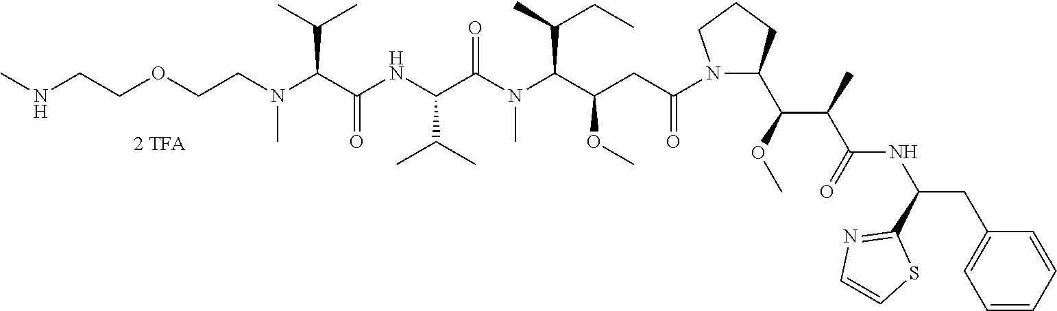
C(COCCN(C(C(NC(C(N(C(C(CC(N1C(C(C(C(NC(CC2=CC=CC=C2)C2=NC=CS2)=O)C)OC)CCC1)=O)OC)C(C)CC)C)=O)C(C)C)=O)C(C)C)C)NC
